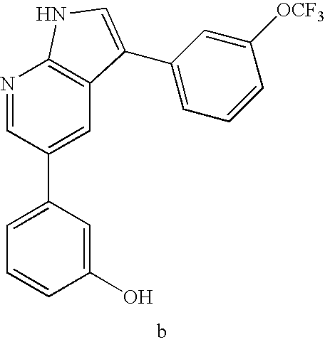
C1(O)=CC(C2=CC3=C(N=C2)NC=C3C2=CC=CC([OCF3])=C2)=CC=C1
